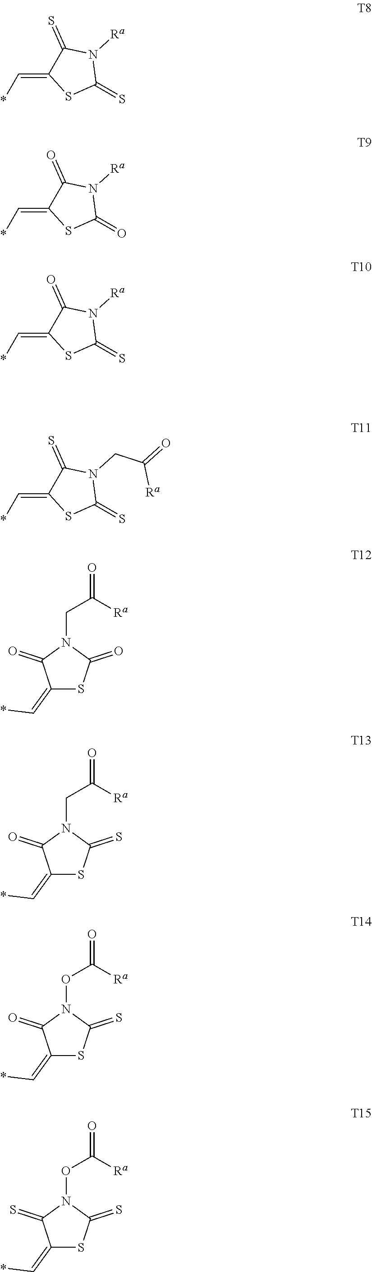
C1(=S)C(=C*)SC(=S)N1[Ra].C1(=O)C(=C*)SC(=O)N1[Ra].C1(=O)C(=C*)SC(=S)N1[Ra].C1(=S)C(=C*)SC(=S)N1CC(=O)[Ra].C1(=C*)SC(=O)N(CC(=O)[Ra])C1=O.C1(=C*)SC(=S)N(CC(=O)[Ra])C1=O.C1(=C*)SC(=S)N(OC(=O)[Ra])C1=O.C1(=C*)SC(=S)N(OC(=O)[Ra])C1=S
